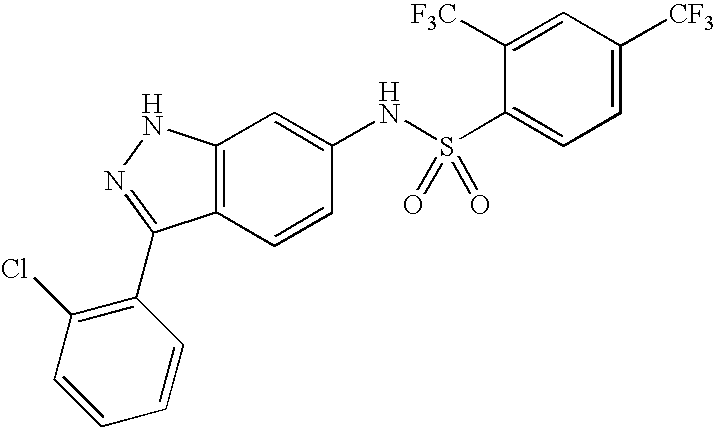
C12=C(C=CC(NS(C3=CC=C([CF3])C=C3[F3C])(=O)=O)=C1)C(C1=C(Cl)C=CC=C1)=NN2
